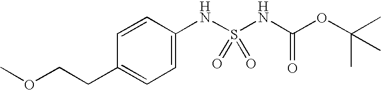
C1=CC(NS(NC(OC(C)(C)C)=O)(=O)=O)=CC=C1CCOC
